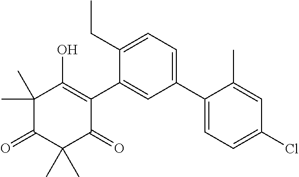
C1(C2=CC=C(Cl)C=C2C)=CC=C(CC)C(C2=C(O)C(C)(C)C(=O)C(C)(C)C2=O)=C1
